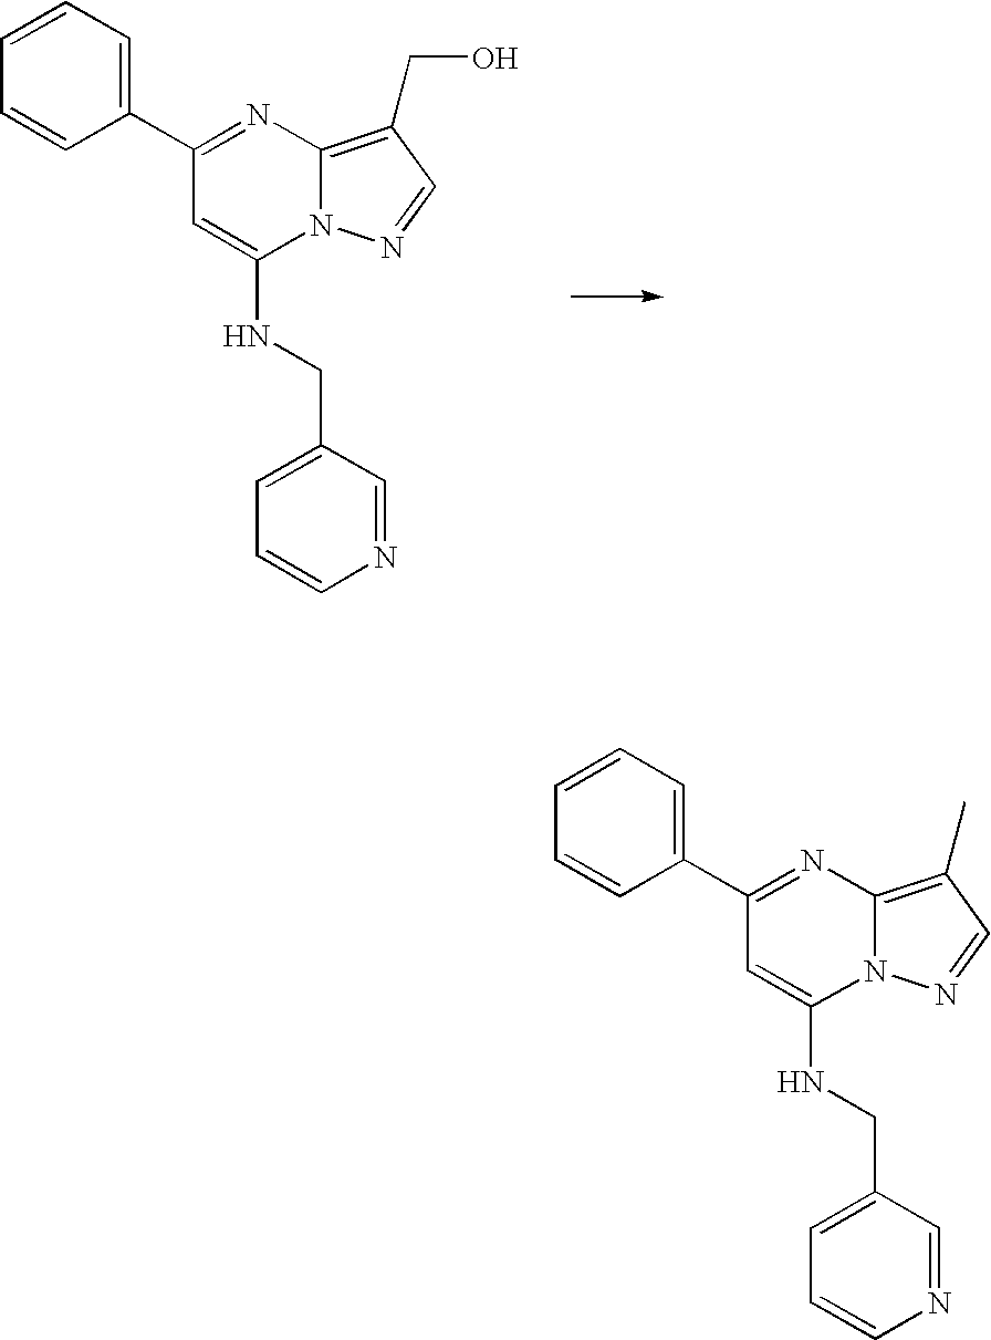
N12C(=C(CO)C=N1)N=C(C1=CC=CC=C1)C=C2NCC1=CC=CN=C1.N12C(=C(C)C=N1)N=C(C1=CC=CC=C1)C=C2NCC1=CC=CN=C1
